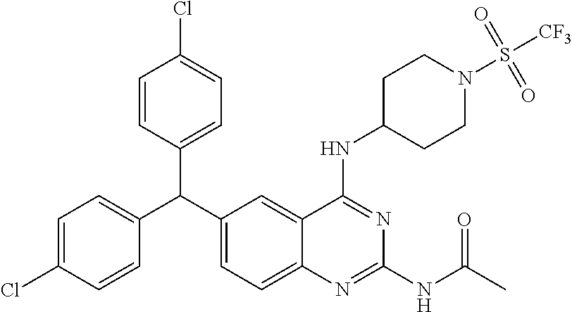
C1=C(Cl)C=CC(C(C2=CC=C3C(=C2)C(NC2CCN(S([CF3])(=O)=O)CC2)=NC(NC(C)=O)=N3)C2=CC=C(Cl)C=C2)=C1
